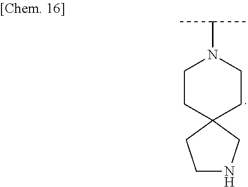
N1(C(C)C)CCC2(CC1)CNCC2
